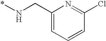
C1(CN*)=CC=CC(Cl)=N1
